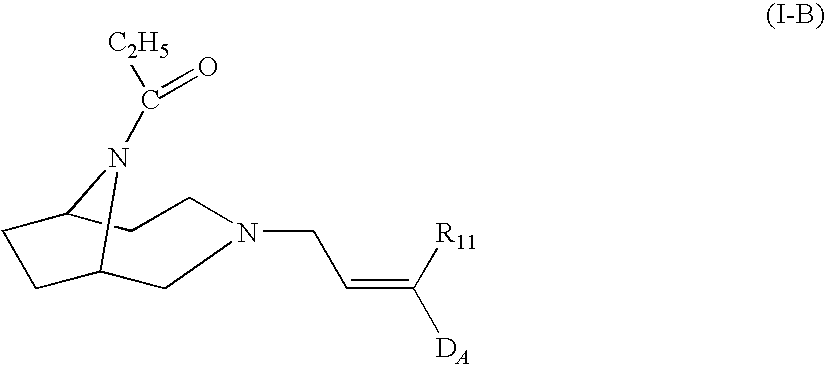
C1C2CCC(CCN1CC=C([DA])[R11])N2C([C2H5])=O
